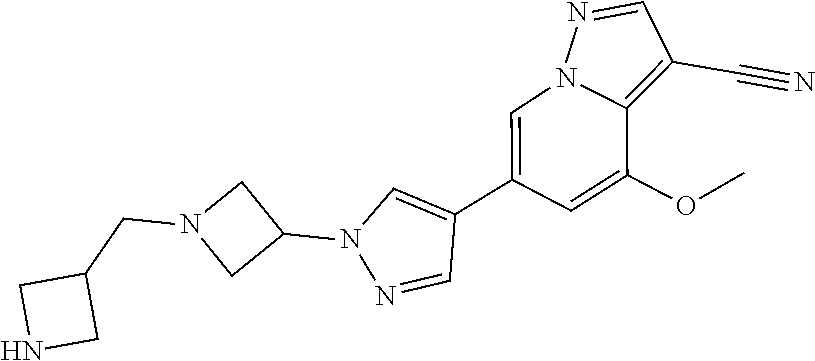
C1(C2=CN3C(=C(C#N)C=N3)C(OC)=C2)=CN(C2CN(CC3CNC3)C2)N=C1
